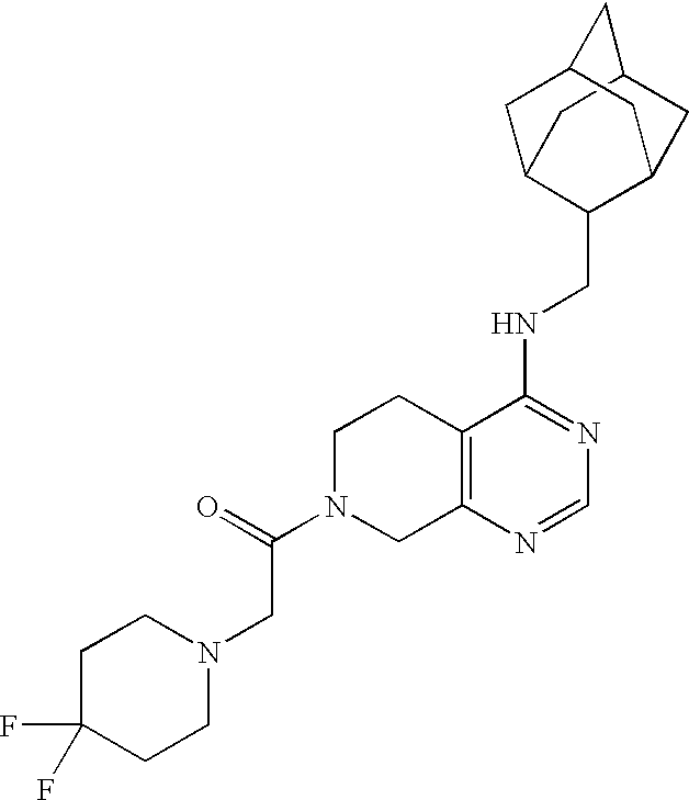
C12=C(N=CN=C1NCC1C3CC4CC(C3)CC1C4)CN(C(CN1CCC(F)(F)CC1)=O)CC2
